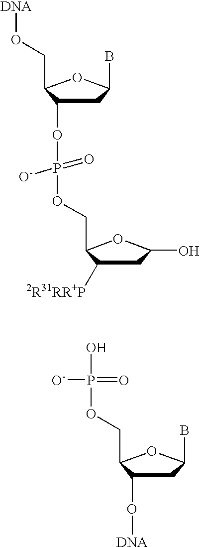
C1C(OP(OCC2C([2R31RR+P])CC(O)O2)(=O)[O-])C(CO[DNA])OC1B.OP(OCC1C(O[DNA])CC(B)O1)(=O)[O-]
